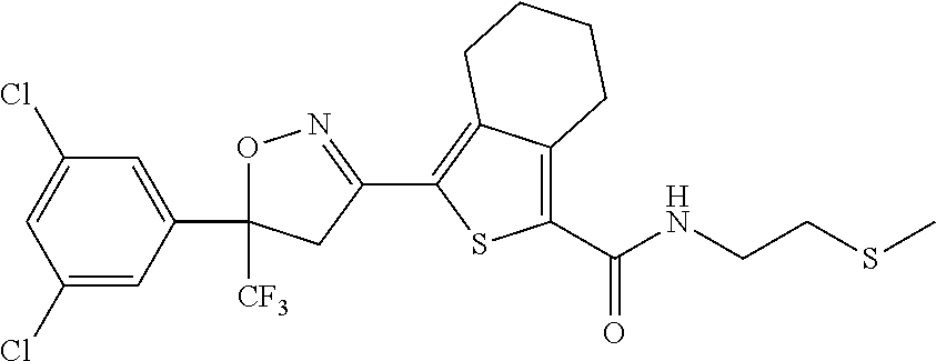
O1C(C2=CC(Cl)=CC(Cl)=C2)([CF3])CC(C2=C3C(=C(C(=O)NCCSC)S2)CCCC3)=N1
